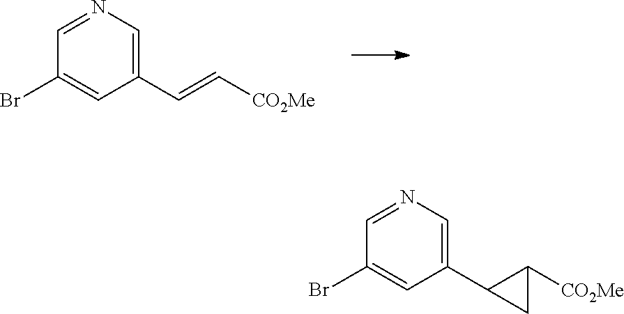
C1(Br)=CC(C=C[CO2Me])=CN=C1.C1(Br)=CC(C2CC2[CO2Me])=CN=C1
